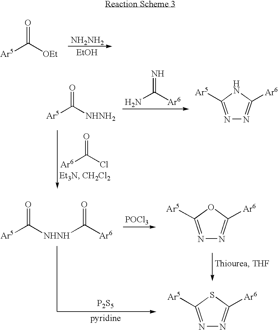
O=C([OEt])[Ar5].[NH2NH2].[EtOH].O=C([NHNH2])[Ar5].N=C([Ar6])N.N1=C([Ar5])NC([Ar6])=N1.O=C(Cl)[Ar6].O=C([Ar5])[NHNH]C([Ar6])=O.N1=C([Ar5])OC([Ar6])=N1.[POCl3].N1=C([Ar5])SC([Ar6])=N1.[P2S5]
